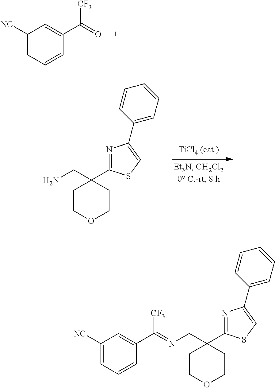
C1([NC])=CC=CC(C(=O)[CF3])=C1.C1COCCC1(CN)C1=NC(C2=CC=CC=C2)=CS1.C1COCCC1(CN=C([CF3])C1=CC([NC])=CC=C1)C1=NC(C2=CC=CC=C2)=CS1
